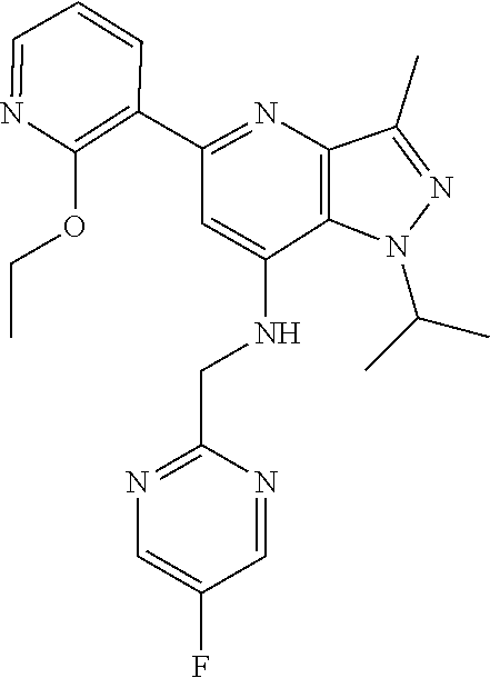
CC(C)N1C2=C(N=C(C3=C(OCC)N=CC=C3)C=C2NCC2=NC=C(F)C=N2)C(C)=N1
